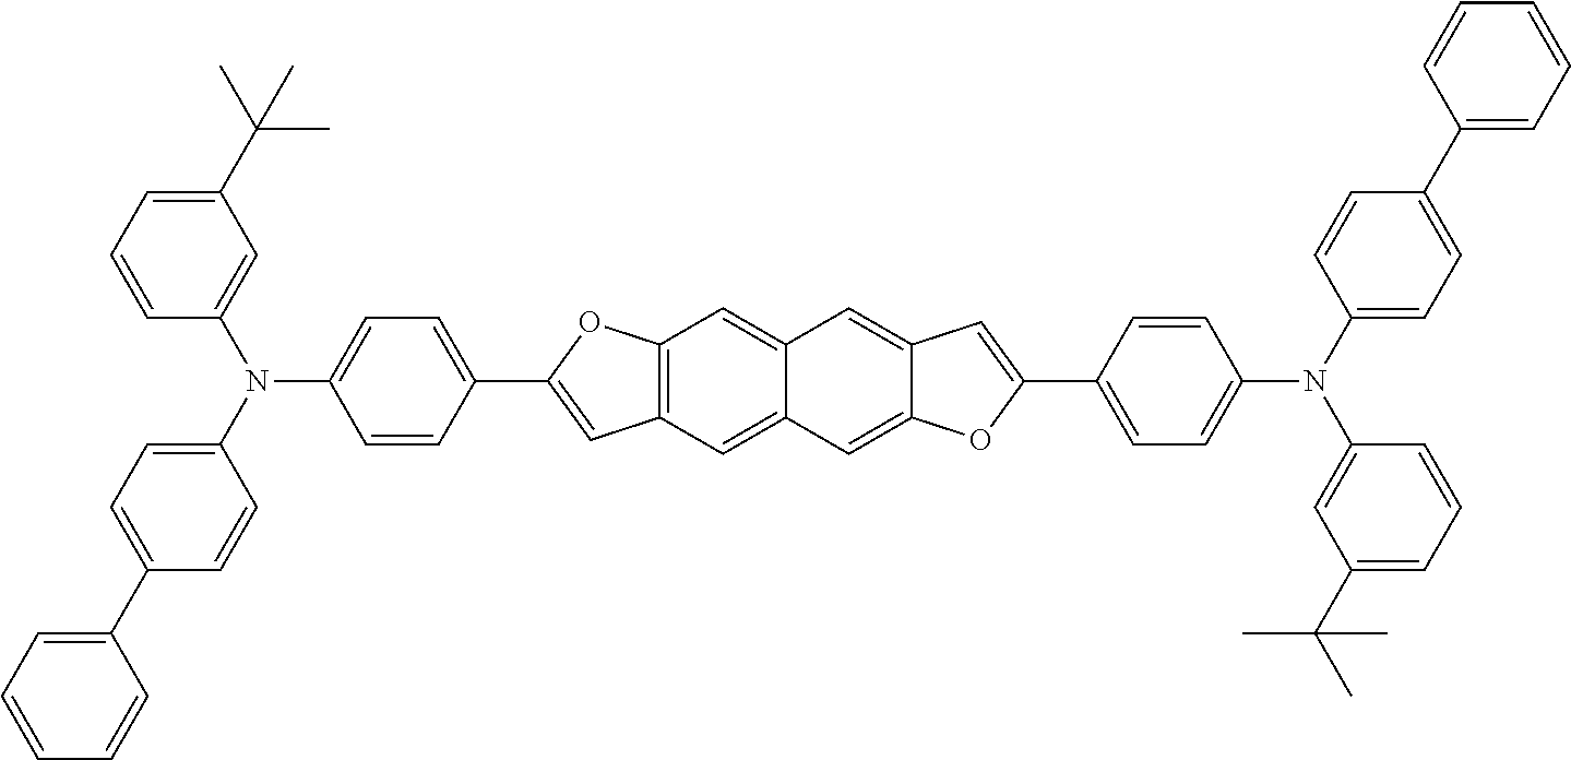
C1=CC=C(C(C)(C)C)C=C1N(C1=CC=C(C2=CC=CC=C2)C=C1)C1=CC=C(C2=CC3=C(O2)C=C2C(=C3)C=C3C(=C2)C=C(C2=CC=C(N(C4=CC=C(C5=CC=CC=C5)C=C4)C4=CC(C(C)(C)C)=CC=C4)C=C2)O3)C=C1
